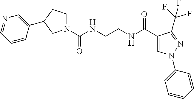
N1(C(NCCNC(C2=CN(C3=CC=CC=C3)N=C2C(F)(F)F)=O)=O)CCC(C2=CN=CC=C2)C1
